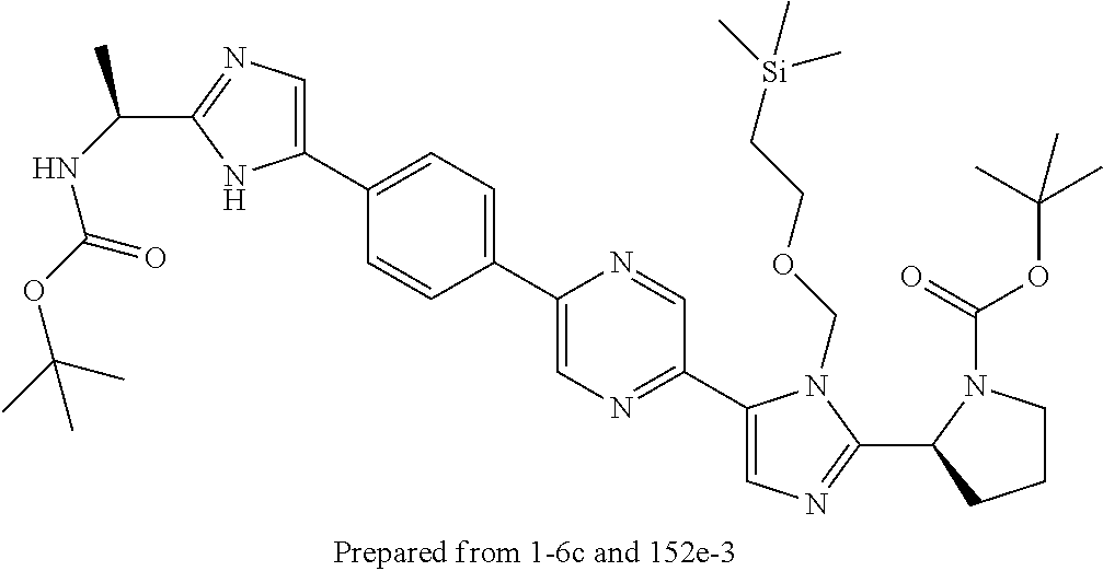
C1(C2=CC=C(C3=CN=C(C4=CN=C(C5CCCN5C(=O)OC(C)(C)C)N4COCC[Si](C)(C)C)C=N3)C=C2)=CN=C(C(NC(OC(C)(C)C)=O)C)N1
